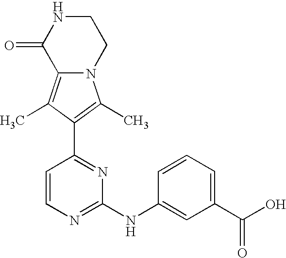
N12C(=C(C)C(C3=NC(NC4=CC(C(O)=O)=CC=C4)=NC=C3)=C1C)C(=O)NCC2
